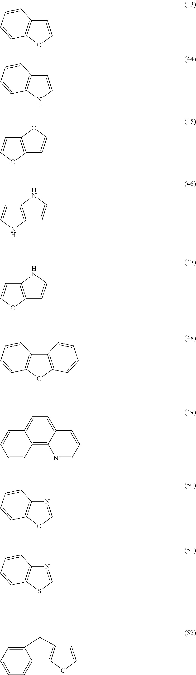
C12=C(OC=C1)C=CO2.C1=COC2=C1C=CC=C2.C1=CNC2=C1C=CC=C2.C12=C(NC=C1)C=CN2.C12=C(OC=C1)C=CN2.C12=C(OC3=C1C=CC=C3)C=CC=C2.C12=C3C(=CC=C1C=CC=C2)C=CC=N3.N1=COC2=C1C=CC=C2.N1=CSC2=C1C=CC=C2.C1=CC=C2C(=C1)C1=C(C=CO1)C2
